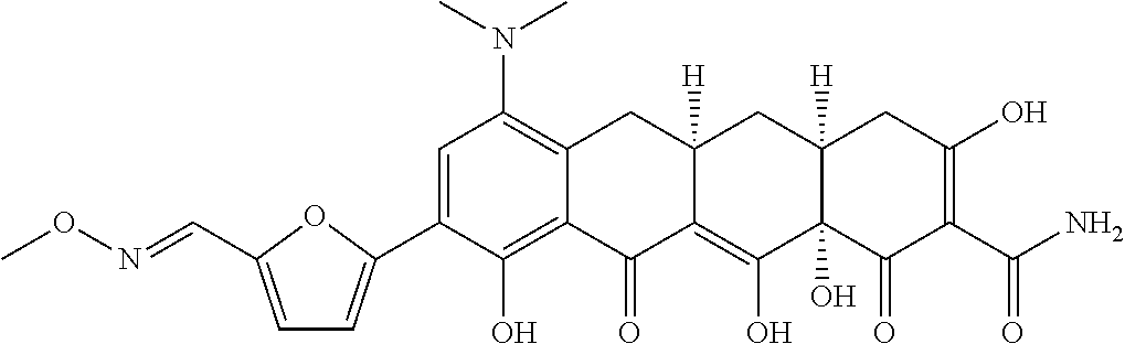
C1=C(C2=CC=C(C=NOC)O2)C(O)=C2C(=C1N(C)C)CC1([H])C(=C(O)C3(O)C([H])(C1)CC(O)=C(C(N)=O)C3=O)C2=O
